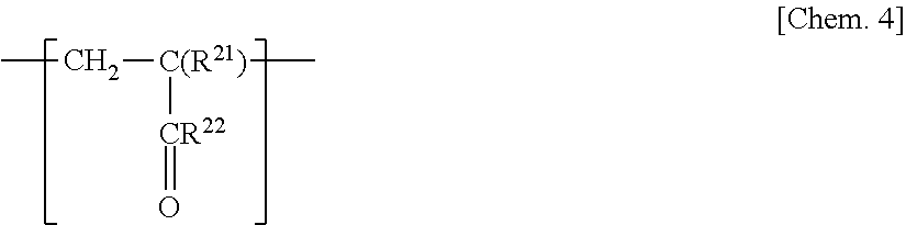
CC[C(R21)]([CR22]=O)C
